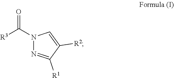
O=C(N1N=C([R1])C([R2])=C1)[R3]
